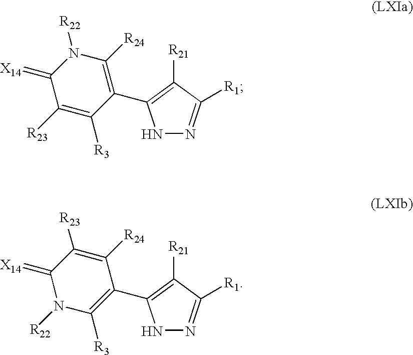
C1(C2=C([R21])C([R1])=NN2)=C([R24])N([R22])C(=[X14])C([R23])=C1[R3].C1(C2=C([R21])C([R1])=NN2)=C([R3])N([R22])C(=[X14])C([R23])=C1[R24]
